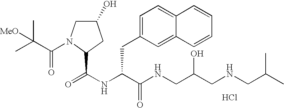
Cl.N(C(C(NCC(CNCC(C)C)O)=O)CC1=CC=C2C(=C1)C=CC=C2)C(=O)C1N(C(=O)C(C)(C)[MeO])CC(O)C1
